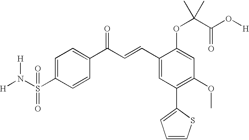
C1=C(S(N([H])[H])(=O)=O)C=CC(C(C=CC2=CC(C3=CC=CS3)=C(OC)C=C2OC(C)(C(O[H])=O)C)=O)=C1
